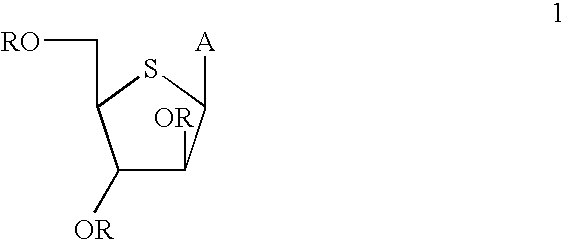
C1([OR])C([OR])C([A])SC1C[RO]
